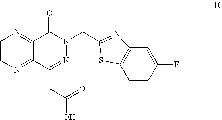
C1=CN=C2C(=N1)C(=O)N(CC1=NC3=C(C=CC(F)=C3)S1)N=C2CC(O)=O
